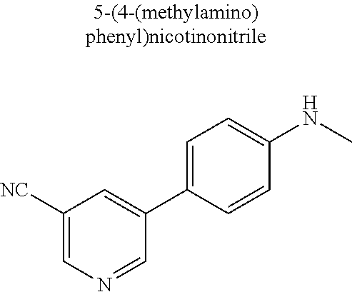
C1([NC])=CN=CC(C2=CC=C(NC)C=C2)=C1
